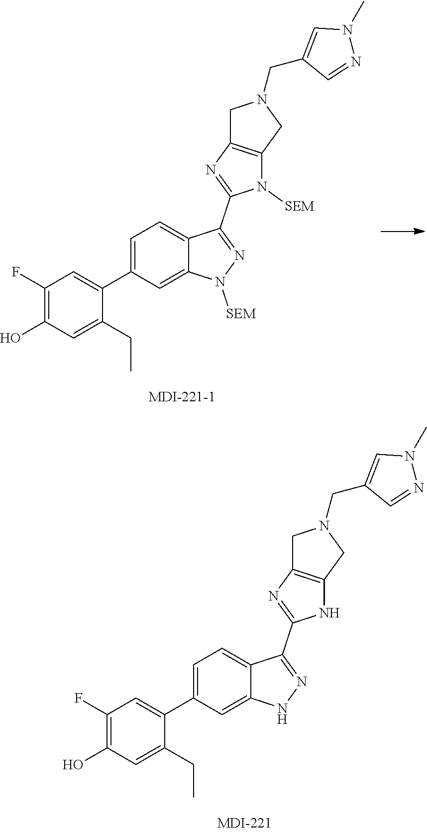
C1(C2=NN([SEM])C3=CC(C4=CC(F)=C(O)C=C4CC)=CC=C23)=NC2=C(CN(CC3=CN(C)N=C3)C2)N1[SEM].C1(C2=NNC3=CC(C4=CC(F)=C(O)C=C4CC)=CC=C23)=NC2=C(CN(CC3=CN(C)N=C3)C2)N1
